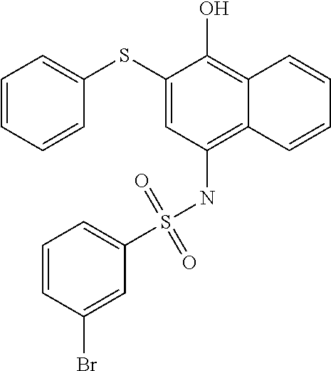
C1=CC=CC(SC2=CC(NS(C3=CC=CC(Br)=C3)(=O)=O)=C3C(=C2O)C=CC=C3)=C1
